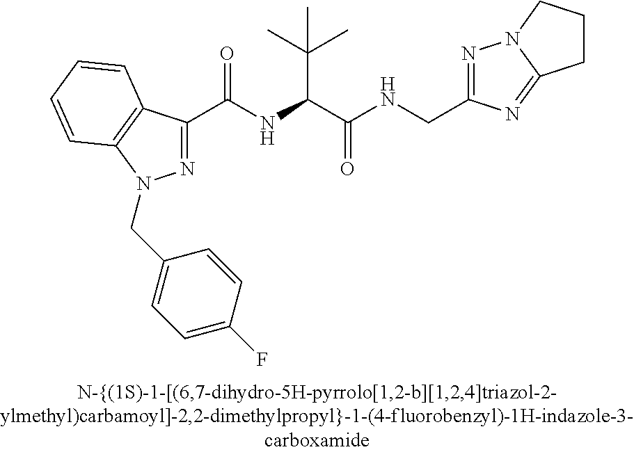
C(=O)(NC(C(C)(C)C)C(=O)NCC1=NN2C(=N1)CCC2)C1=NN(CC2=CC=C(F)C=C2)C2=C1C=CC=C2
